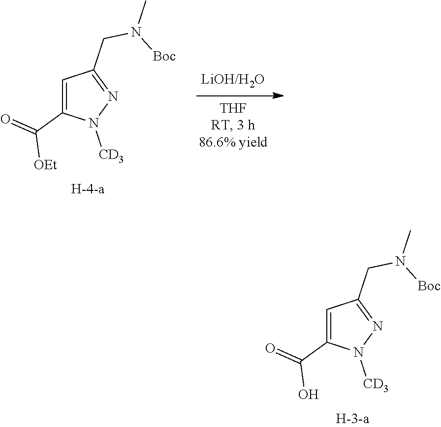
C1=C(C(=O)[OEt])N([CD3])N=C1CN([Boc])C.C1=C(C(=O)O)N([CD3])N=C1CN([Boc])C
